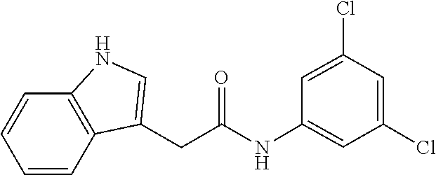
C1=CC2=C(C=C1)NC=C2CC(NC1=CC(Cl)=CC(Cl)=C1)=O
